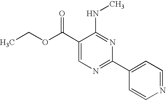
C1(C(OCC)=O)=CN=C(C2=CC=NC=C2)N=C1NC
